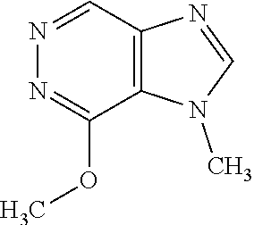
N1=C(OC)C2=C(C=N1)N=CN2C
